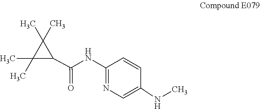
C1(C)(C)C(C(NC2=NC=C(NC)C=C2)=O)C1(C)C
